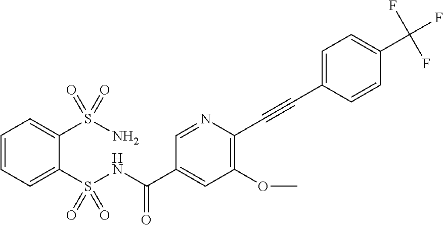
C1=CC=C(S(NC(C2=CC(OC)=C(C#CC3=CC=C(C(F)(F)F)C=C3)N=C2)=O)(=O)=O)C(S(N)(=O)=O)=C1
